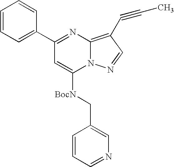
C1=CC=C(C2=NC3=C(C#CC)C=NN3C([BocN]CC3=CN=CC=C3)=C2)C=C1
